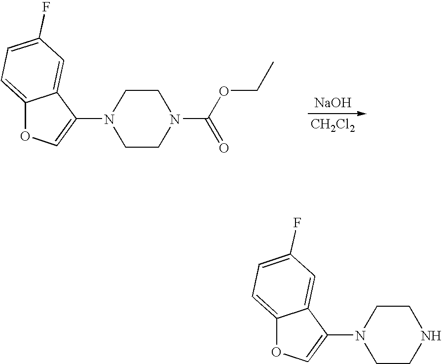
[CH2Cl2].C12=CC=C(F)C=C1C(N1CCN(C(OCC)=O)CC1)=CO2.[NaOH].C12=CC=C(F)C=C1C(N1CCNCC1)=CO2
